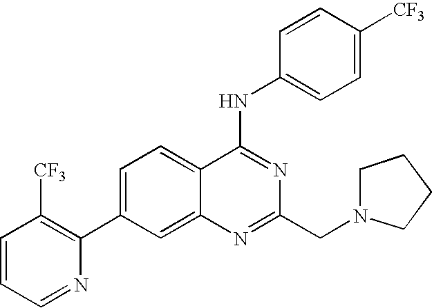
C1=CC=NC(C2=CC=C3C(=C2)N=C(CN2CCCC2)N=C3NC2=CC=C([CF3])C=C2)=C1[CF3]
